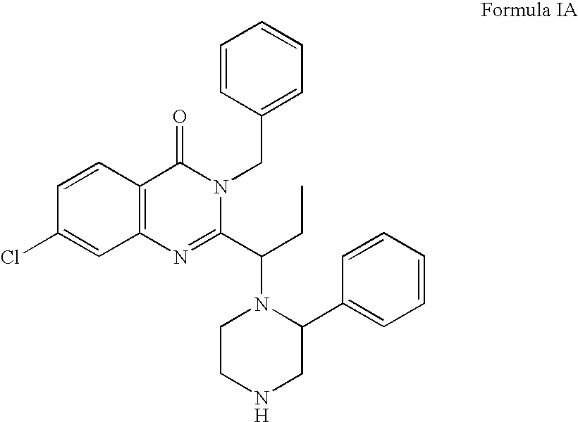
C1=CC2=C(C=C1Cl)N=C(C(CC)N1CCNCC1C1=CC=CC=C1)N(CC1=CC=CC=C1)C2=O
